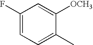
C1(F)=CC=C(C)C([OCH3])=C1
